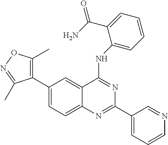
C1(C2=CC=C3C(=C2)C(NC2=CC=CC=C2C(N)=O)=NC(C2=CC=CN=C2)=N3)=C(C)ON=C1C
